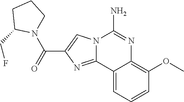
N12C(=NC(C(=O)N3CCCC3CF)=C1)C1=CC=CC(OC)=C1N=C2N
